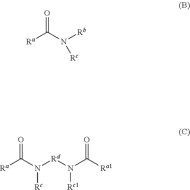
O=C(N([Rb])[Rc])[Ra].O=C([Ra1])N([Rd]N(C(=O)[Ra])[Rc])[Rc1]
